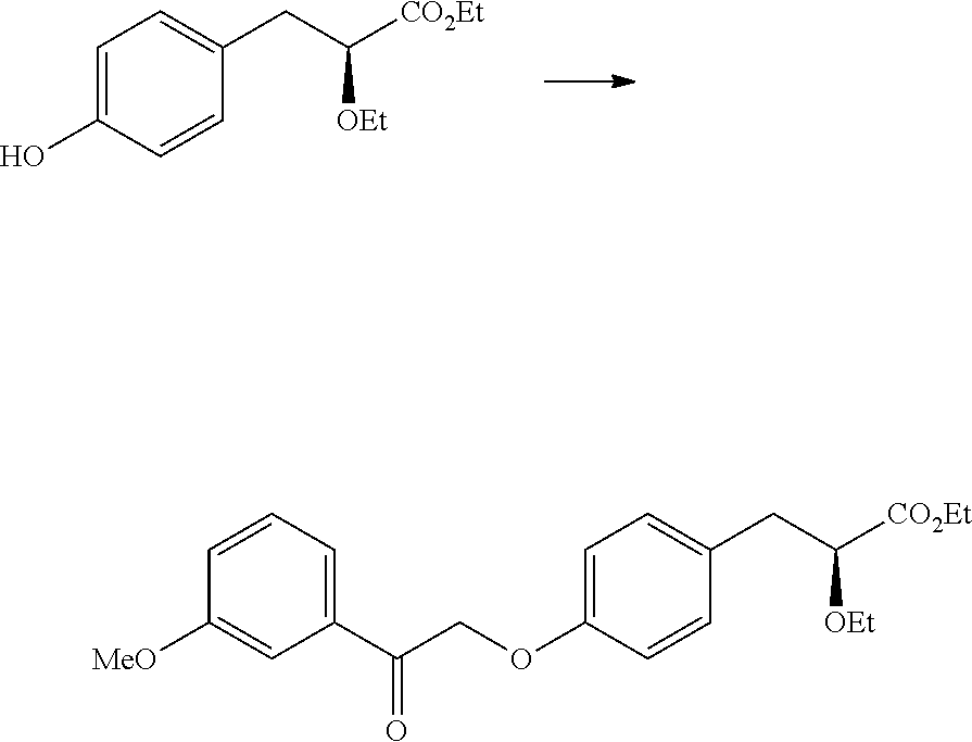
C1=C(O)C=CC(CC([CO2Et])[OEt])=C1.C1=C(OCC(C2=CC=CC([MeO])=C2)=O)C=CC(CC([CO2Et])[OEt])=C1
